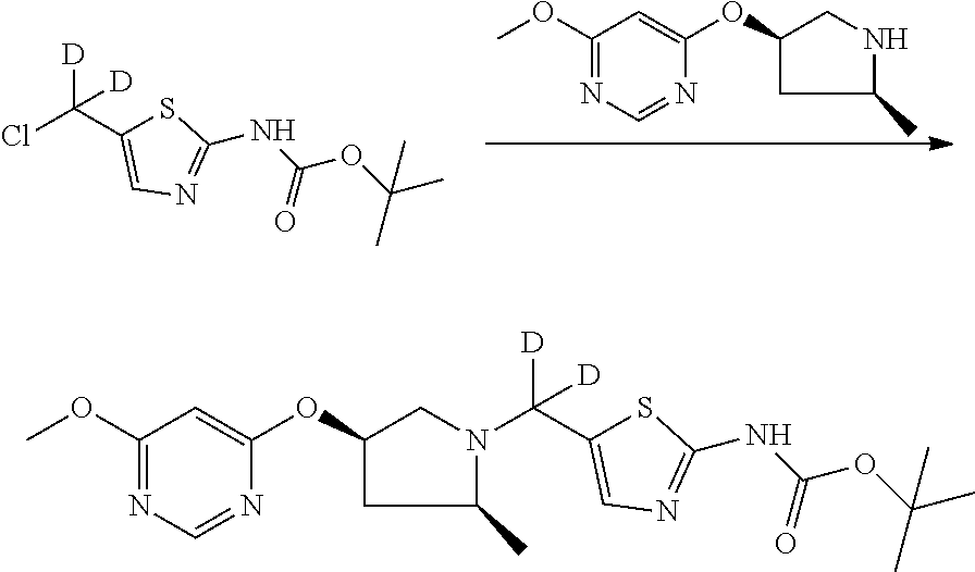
C1(OC)=NC=NC(OC2CNC(C)C2)=C1.[D]C(C1=CN=C(NC(OC(C)(C)C)=O)S1)(Cl)[D].[D]C(C1=CN=C(NC(OC(C)(C)C)=O)S1)([D])N1CC(OC2=CC(OC)=NC=N2)CC1C
